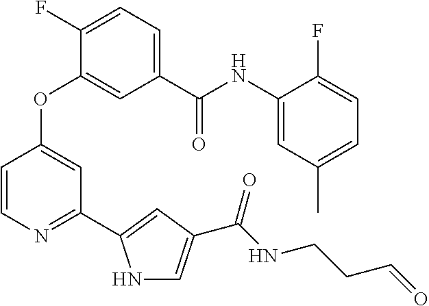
C1=C(C(NC2=CC(C)=CC=C2F)=O)C=C(OC2=CC(C3=CC(C(NCCC=O)=O)=CN3)=NC=C2)C(F)=C1
